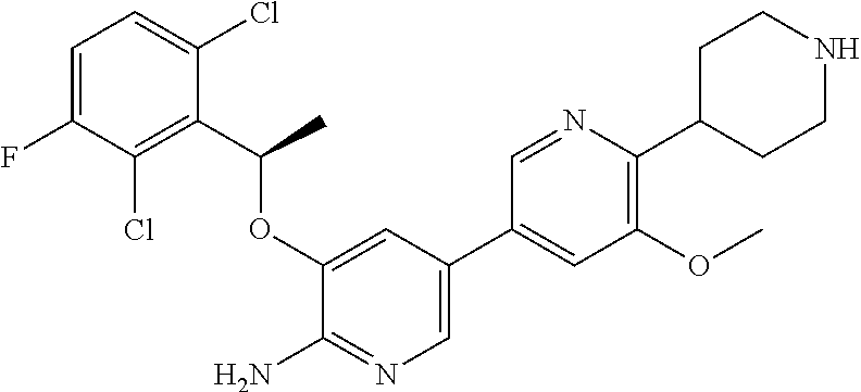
C1(OC(C2=C(Cl)C(F)=CC=C2Cl)C)=CC(C2=CC(OC)=C(C3CCNCC3)N=C2)=CN=C1N
